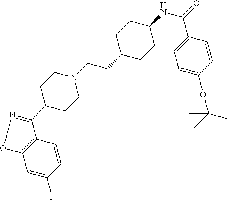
C1=C(F)C=CC2=C1ON=C2C1CCN(CCC2CCC(NC(=O)C3=CC=C(OC(C)(C)C)C=C3)CC2)CC1
